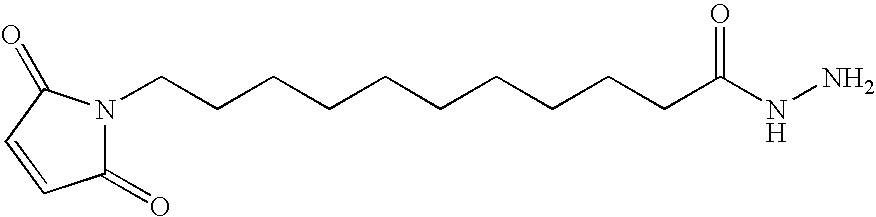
C1(=O)N(CCCCCCCCCCC(NN)=O)C(=O)C=C1
